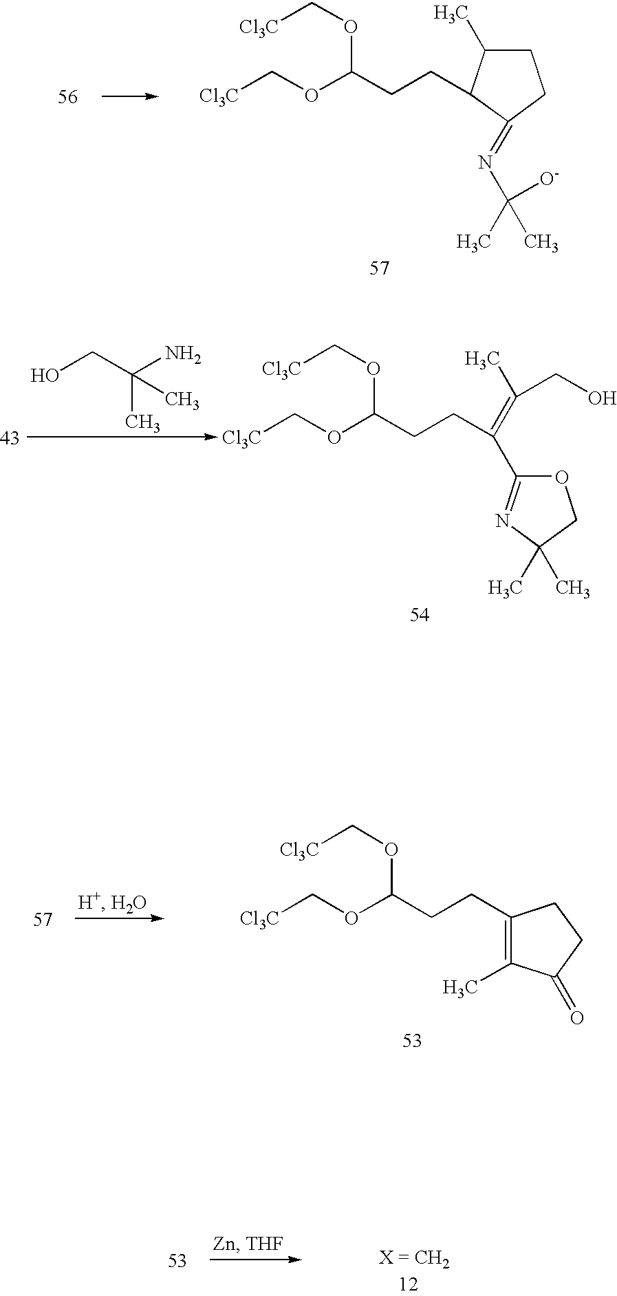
[Cl3C]COC(CCC1C(C)CCC1=NC([O-])(C)C)OC[Cl3C].OCC(C)(N)C.[Cl3C]COC(CCC(=C(C)CO)C1=NC(C)(C)CO1)OC[Cl3C].[Cl3C]COC(CCC1=C(C)C(=O)CC1)OC[Cl3C]
